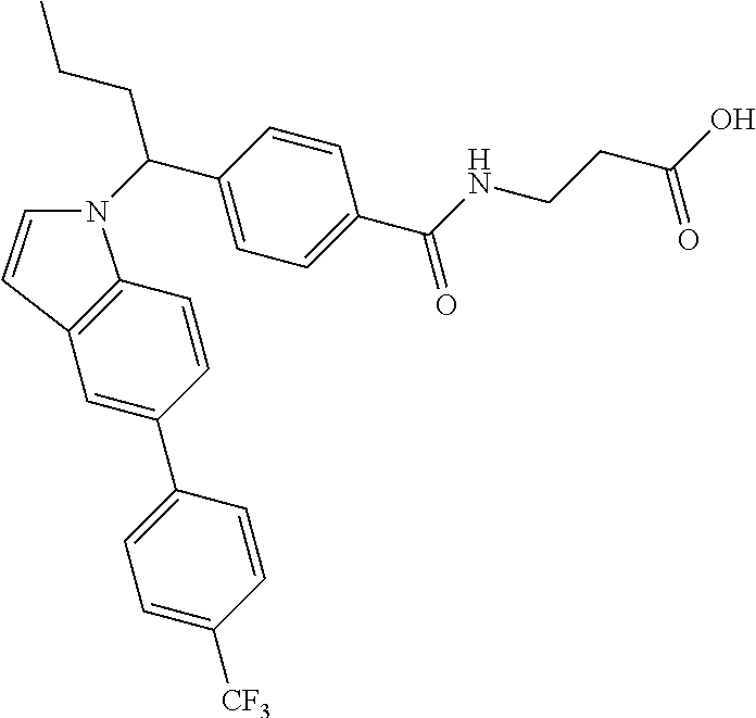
N1(C(C2=CC=C(C(NCCC(O)=O)=O)C=C2)CCC)C=CC2=C1C=CC(C1=CC=C([CF3])C=C1)=C2
